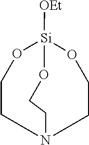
C1N2CCO[Si]([OEt])(OC1)OCC2
